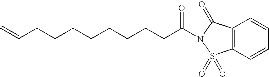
C=CCCCCCCCCC(=O)N1S(=O)(=O)C2=C(C1=O)C=CC=C2
